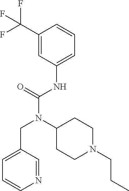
C1(C(F)(F)F)=CC(NC(N(C2CCN(CCC)CC2)CC2=CC=CN=C2)=O)=CC=C1
